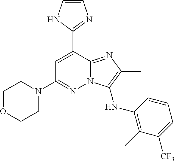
C1(C2=CC(N3CCOCC3)=NN3C2=NC(C)=C3NC2=C(C)C([CF3])=CC=C2)=NC=CN1
